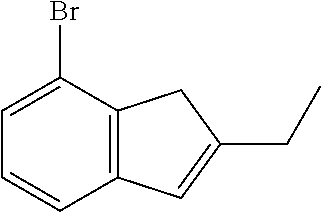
C12=C(C=C(CC)C1)C=CC=C2Br
